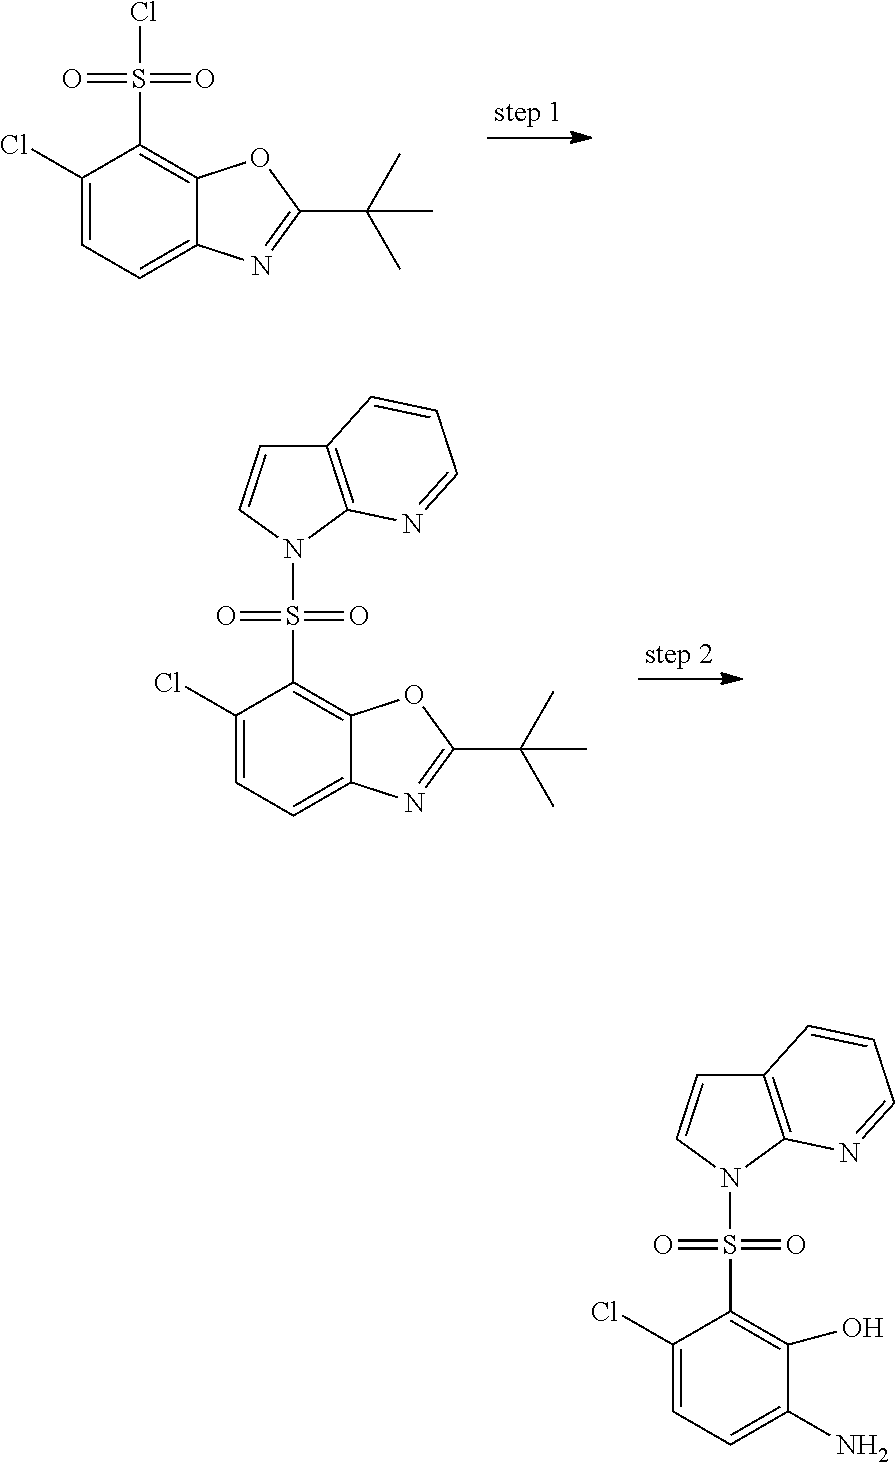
S(C1=C2C(=CC=C1Cl)N=C(C(C)(C)C)O2)(=O)(=O)Cl.S(C1=C2C(=CC=C1Cl)N=C(C(C)(C)C)O2)(=O)(=O)N1C2=C(C=C1)C=CC=N2.C1(S(=O)(=O)N2C=CC3=C2N=CC=C3)=C(O)C(N)=CC=C1Cl
